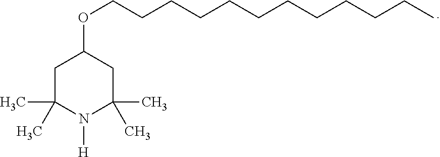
C1C(C)(C)N([H])C(C)(C)CC1OCCCCCCCCCCCC
